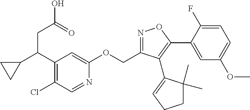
C1(C(CC(=O)O)C2CC2)=C(Cl)C=NC(OCC2=NOC(C3=CC(OC)=CC=C3F)=C2C2=CCCC2(C)C)=C1
